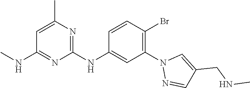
C1=C(C)N=C(NC2=CC(N3N=CC(CNC)=C3)=C(Br)C=C2)N=C1NC
